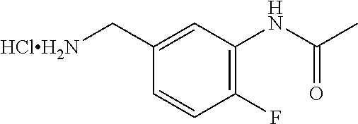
C1=CC(F)=C(NC(=O)C)C=C1C[HClH2N]
